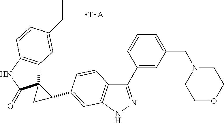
C1(C2=CC(CN3CCOCC3)=CC=C2)=NNC2=C1C=CC(C1C3(C4=C(NC3=O)C=CC(CC)=C4)C1)=C2
